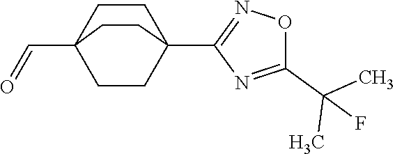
C1CC2(C=O)CCC1(C1=NOC(C(C)(C)F)=N1)CC2
